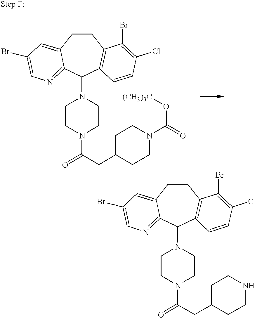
C1CC2=CC(Br)=CN=C2C(N2CCN(C(=O)CC3CCN(C(=O)O[(CH3)3C])CC3)CC2)C2=C1C(Br)=C(Cl)C=C2.C1CC2=CC(Br)=CN=C2C(N2CCN(C(=O)CC3CCNCC3)CC2)C2=C1C(Br)=C(Cl)C=C2
